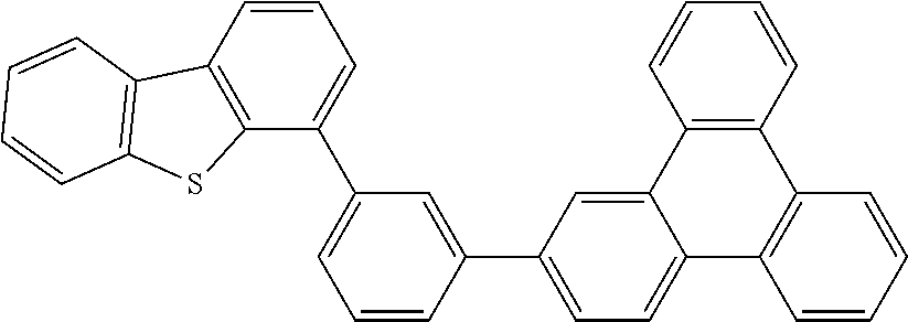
C1=C(C2=CC=C3C(=C2)C2=C(C4=C3C=CC=C4)C=CC=C2)C=CC=C1C1=CC=CC2=C1SC1=C2C=CC=C1
